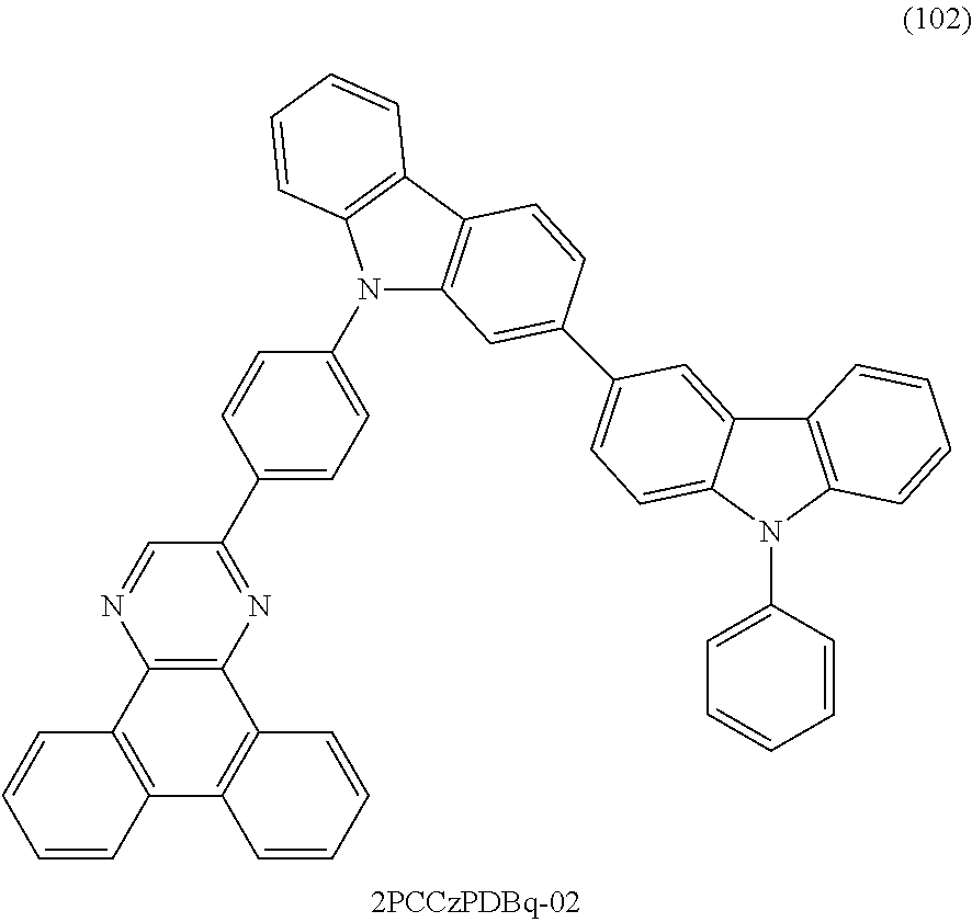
C12=C(C3=C(C4=C1C=CC=C4)C=CC=C3)N=CC(C1=CC=C(N3C4=C(C5=C3C=CC=C5)C=CC(C3=CC=C5C(=C3)C3=C(N5C5=CC=CC=C5)C=CC=C3)=C4)C=C1)=N2
